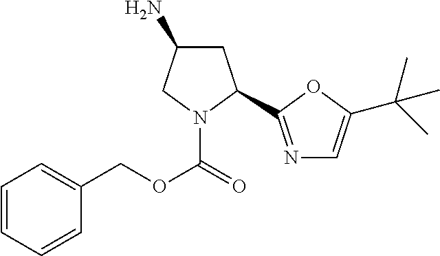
C1(N)CC(C2=NC=C(C(C)(C)C)O2)N(C(=O)OCC2=CC=CC=C2)C1
